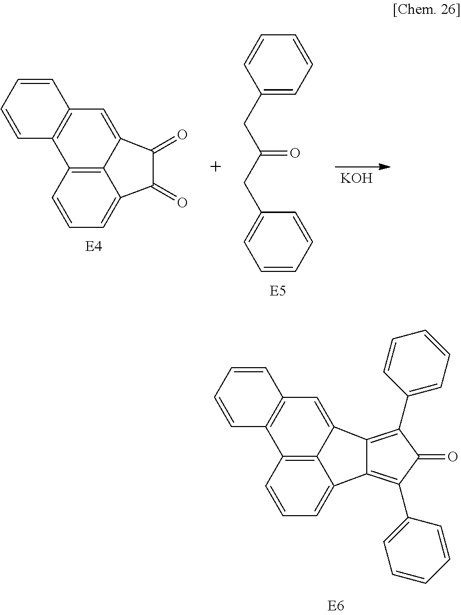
[KOH].C1(=O)C2=CC=CC3=C2C(=CC2=C3C=CC=C2)C1=O.[E4].C1(CC(=O)CC2=CC=CC=C2)=CC=CC=C1.[E5].C12=C(C3=CC=CC=C3)C(=O)C(C3=CC=CC=C3)=C1C1=CC3=C(C4=C1C2=CC=C4)C=CC=C3
